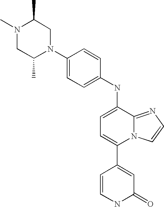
C1(N2CC(C)N(C)CC2C)=CC=C(NC2=CC=C(C3=CC(=O)NC=C3)N3C2=NC=C3)C=C1
